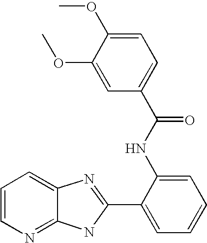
C12=NC=CC=C1N=C(C1=CC=CC=C1NC(=O)C1=CC=C(OC)C(OC)=C1)N2
